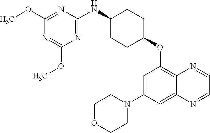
C1(OC)=NC(NC2CCC(OC3=C4C(=CC(N5CCOCC5)=C3)N=CC=N4)CC2)=NC(OC)=N1
